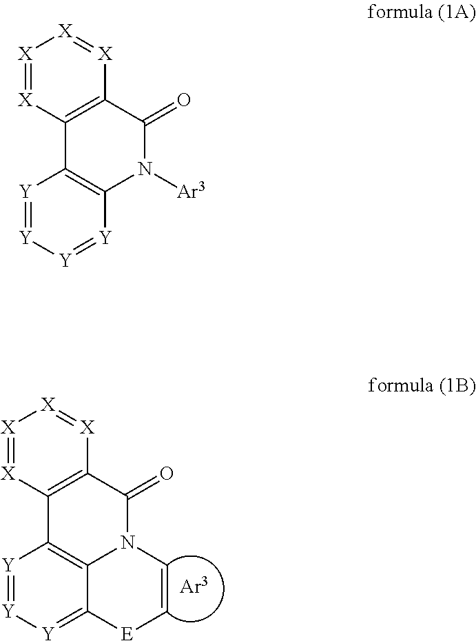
[X]1=[X]C2=C([X]=[X]1)C(=O)N1C3=C2[Y]=[Y][Y]=C3[E]C=C1.[X]1=[X]C2=C([X]=[X]1)C(=O)N([Ar3])C1=C2[Y]=[Y][Y]=[Y]1
